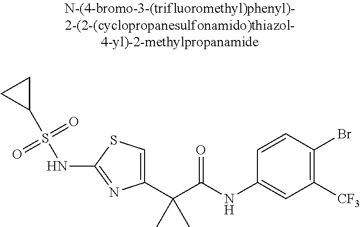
C1(C(C(NC2=CC([CF3])=C(Br)C=C2)=O)(C)C)=CSC(NS(C2CC2)(=O)=O)=N1
